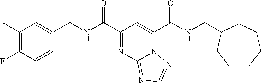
C1(C)=C(F)C=CC(CNC(C2=NC3=NC=NN3C(C(=O)NCC3CCCCCC3)=C2)=O)=C1
